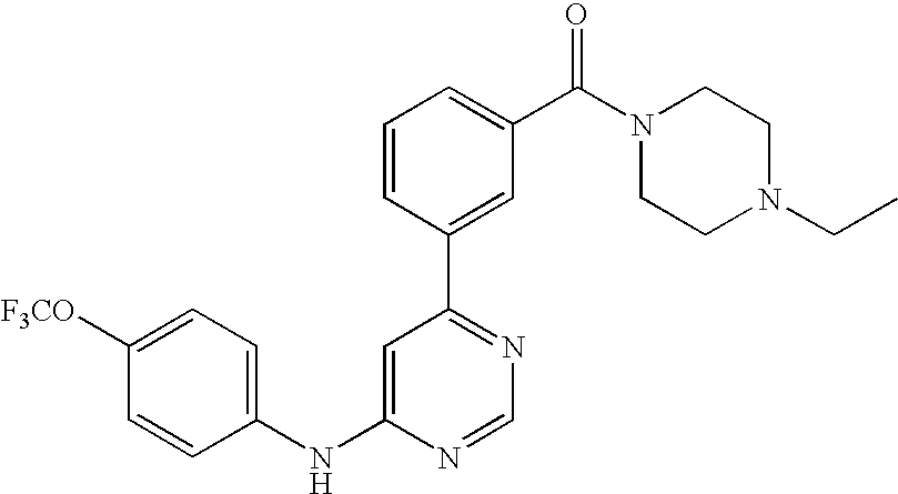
C1(NC2=CC(C3=CC(C(N4CCN(CC)CC4)=O)=CC=C3)=NC=N2)=CC=C([F3CO])C=C1
